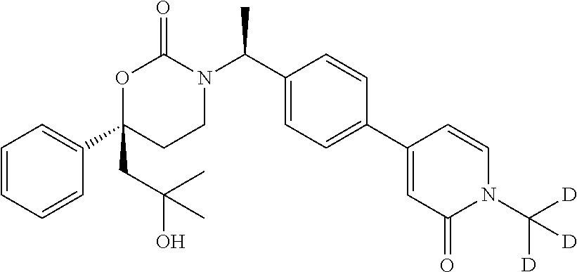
C1=CC=CC(C2(CC(O)(C)C)CCN(C(C3=CC=C(C4=CC(=O)N(C([D])([D])[D])C=C4)C=C3)C)C(=O)O2)=C1
